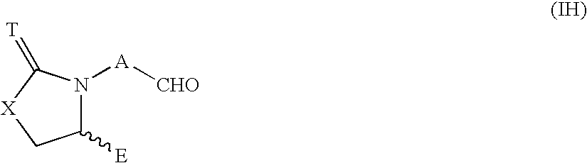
C1([E])N([A][CHO])C(=[T])[X]C1
